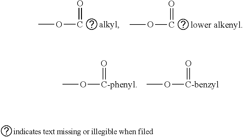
CO[C       alkyl]=O.CO[C       lower alkenyl]=O.CO[C-phenyl]=O.CO[C-benzyl]=O
